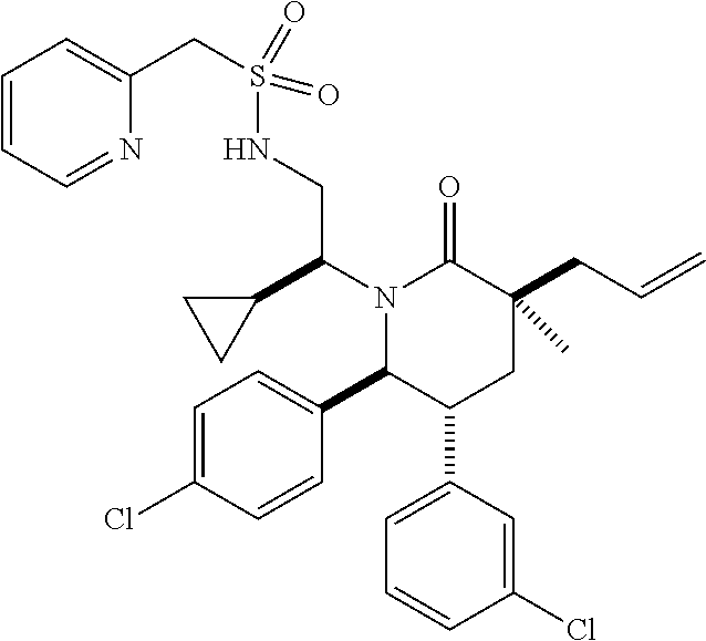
N1(C(C2CC2)CNS(CC2=CC=CC=N2)(=O)=O)C(C2=CC=C(Cl)C=C2)C(C2=CC=CC(Cl)=C2)CC(CC=C)(C)C1=O
